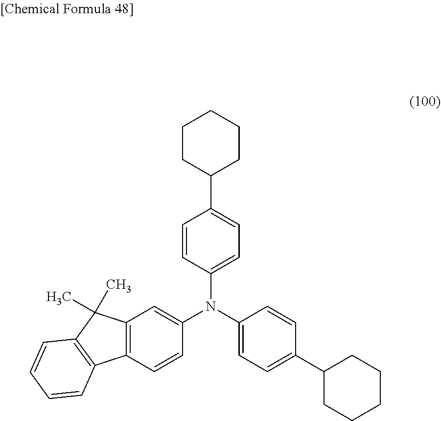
C12=C(C=CC(N(C3=CC=C(C4CCCCC4)C=C3)C3=CC=C(C4CCCCC4)C=C3)=C1)C1=C(C2(C)C)C=CC=C1
